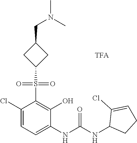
C1(Cl)=CC=C(NC(=O)NC2CCC=C2Cl)C(O)=C1S(=O)(=O)C1CC(CN(C)C)C1
